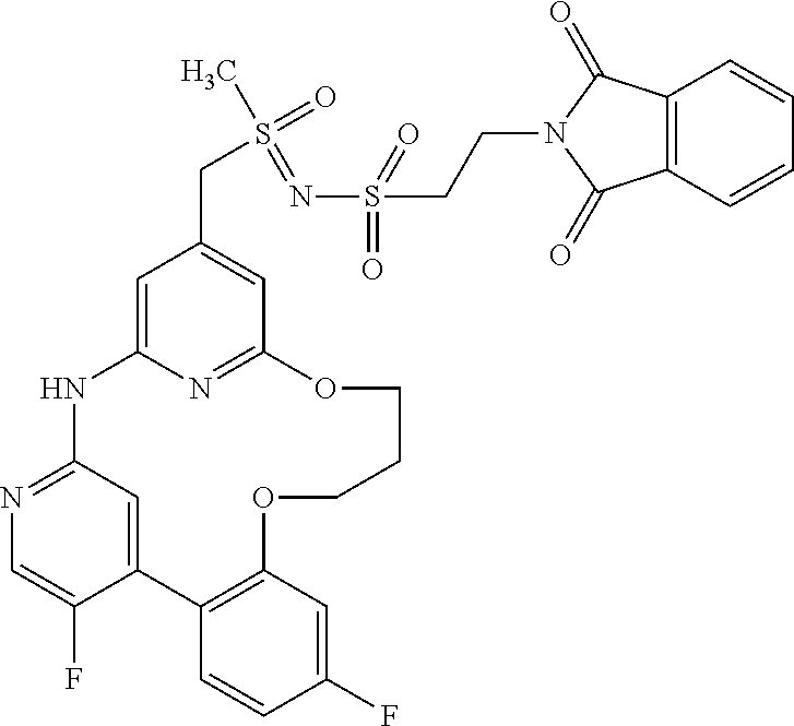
C12=CC(=NC=C1F)NC1=CC(CS(C)(=O)=NS(=O)(CCN3C(=O)C4=C(C3=O)C=CC=C4)=O)=CC(=N1)OCCCOC1=C2C=CC(F)=C1
